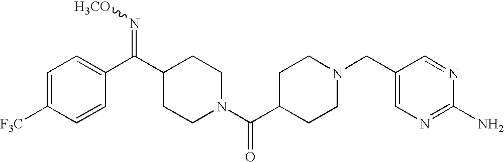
C1=C([F3C])C=CC(C(C2CCN(C(C3CCN(CC4=CN=C(N)N=C4)CC3)=O)CC2)=N[H3CO])=C1
